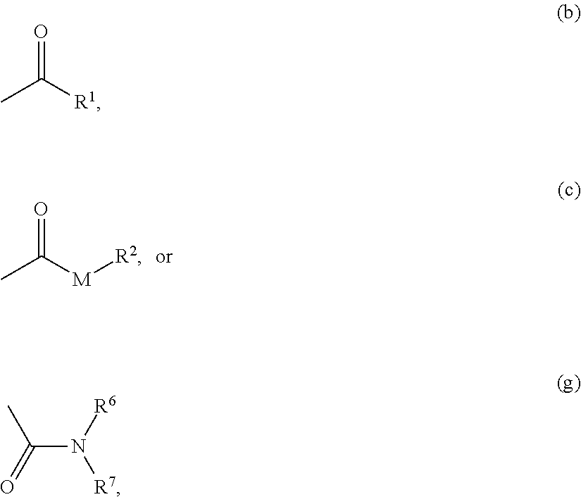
CC([M][R2])=O.CC([R1])=O.C(N([R7])[R6])(C)=O
